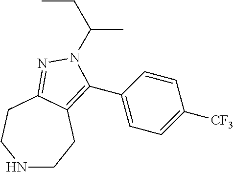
N1CCC2=C(C3=CC=C([CF3])C=C3)N(C(CC)C)N=C2CC1
